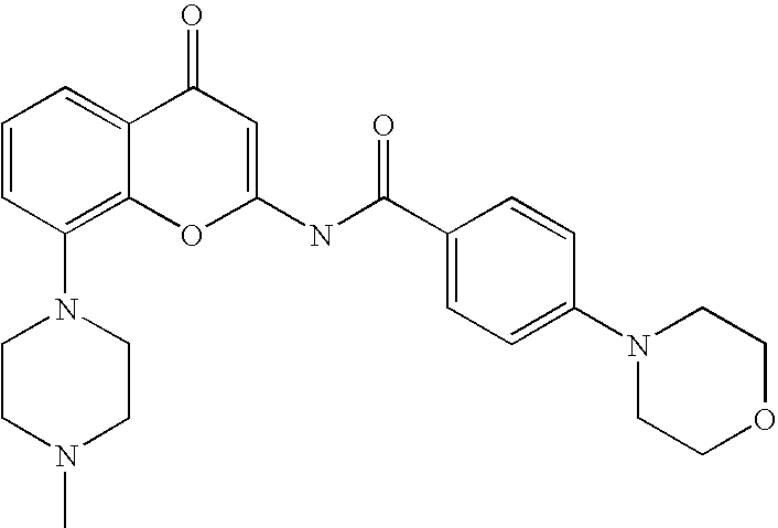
C1=CC(N2CCN(C)CC2)=C2C(=C1)C(=O)C=C(NC(C1=CC=C(N3CCOCC3)C=C1)=O)O2
